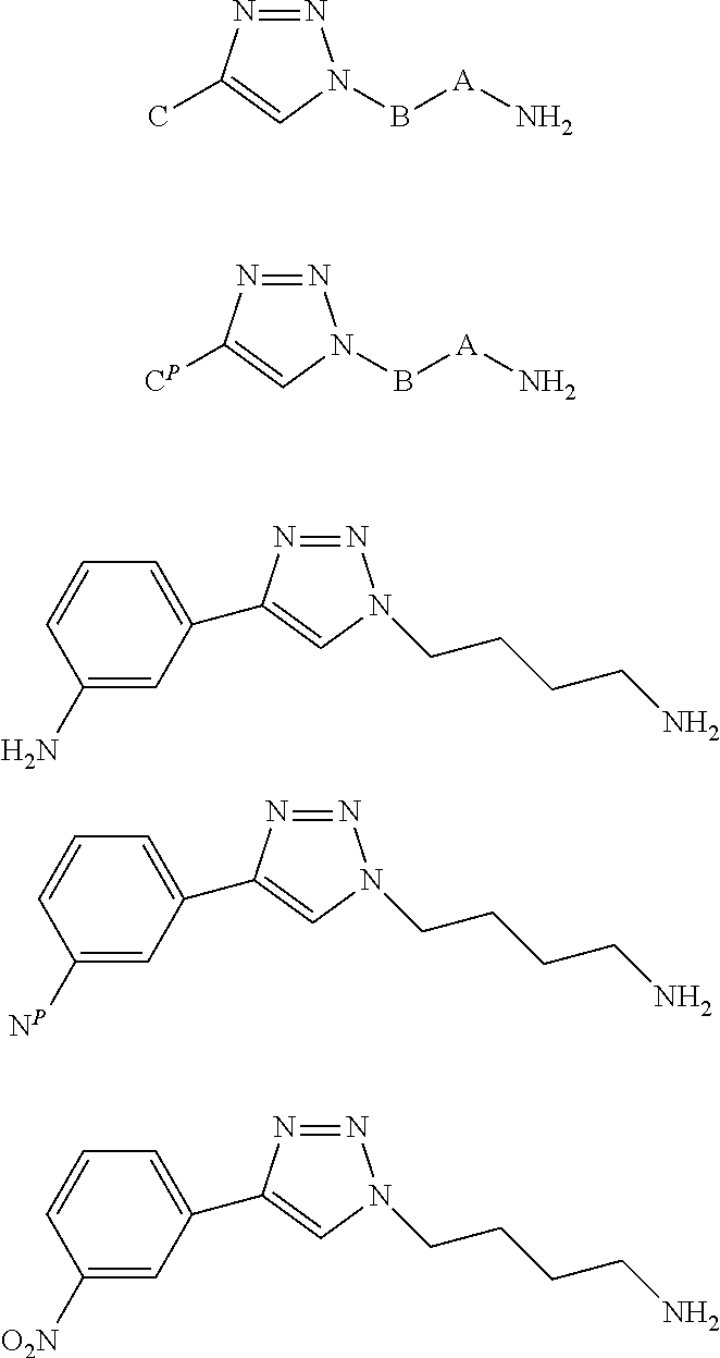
N1=NC(C)=CN1B[A]N.N1=NC([CP])=CN1B[A]N.C1(N)=CC(C2=CN(CCCCN)N=N2)=CC=C1.C1([NP])=CC(C2=CN(CCCCN)N=N2)=CC=C1.C1([O2N])=CC(C2=CN(CCCCN)N=N2)=CC=C1
